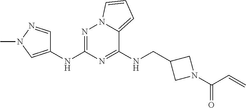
C1(NCC2CN(C(C=C)=O)C2)=NC(NC2=CN(C)N=C2)=NN2C1=CC=C2
